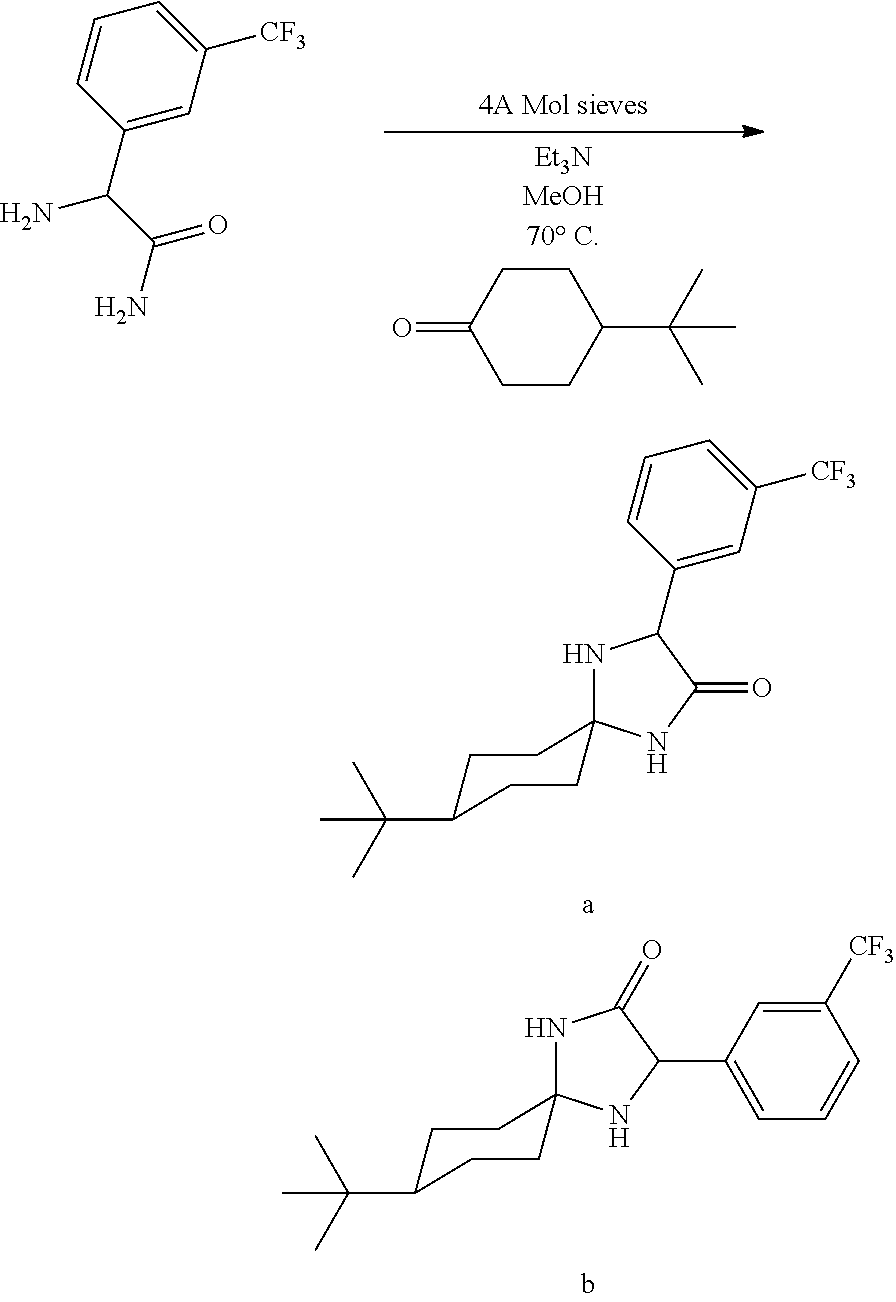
O=C1CCC(C(C)(C)C)CC1.C1(C(C(=O)N)N)=CC([CF3])=CC=C1.N1C(C2=CC([CF3])=CC=C2)C(=O)NC12CCC(C(C)(C)C)CC2.N1C(=O)C(C2=CC=CC([CF3])=C2)NC12CCC(C(C)(C)C)CC2
